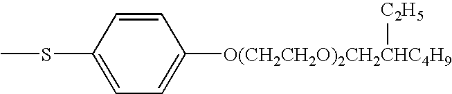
C1=C(SC)C=CC([O(CH2CH2O)2CH2CHC4H9][C2H5])=C1
